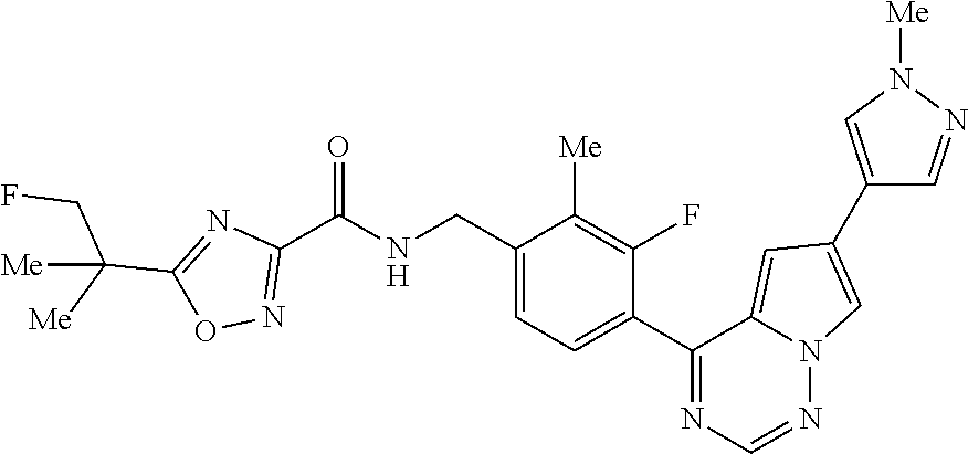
C1(CNC(C2=NOC(C([Me])(CF)[Me])=N2)=O)=CC=C(C2=NC=NN3C2=CC(C2=CN([Me])N=C2)=C3)C(F)=C1[Me]
